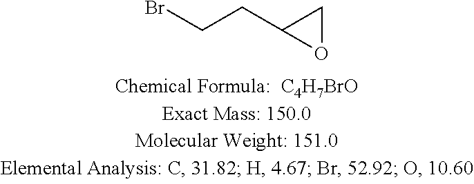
BrCCC1OC1
